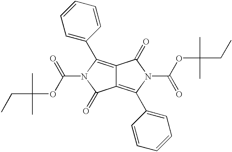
C12=C(C3=CC=CC=C3)N(C(OC(C)(C)CC)=O)C(=O)C1=C(C1=CC=CC=C1)N(C(=O)OC(C)(C)CC)C2=O
